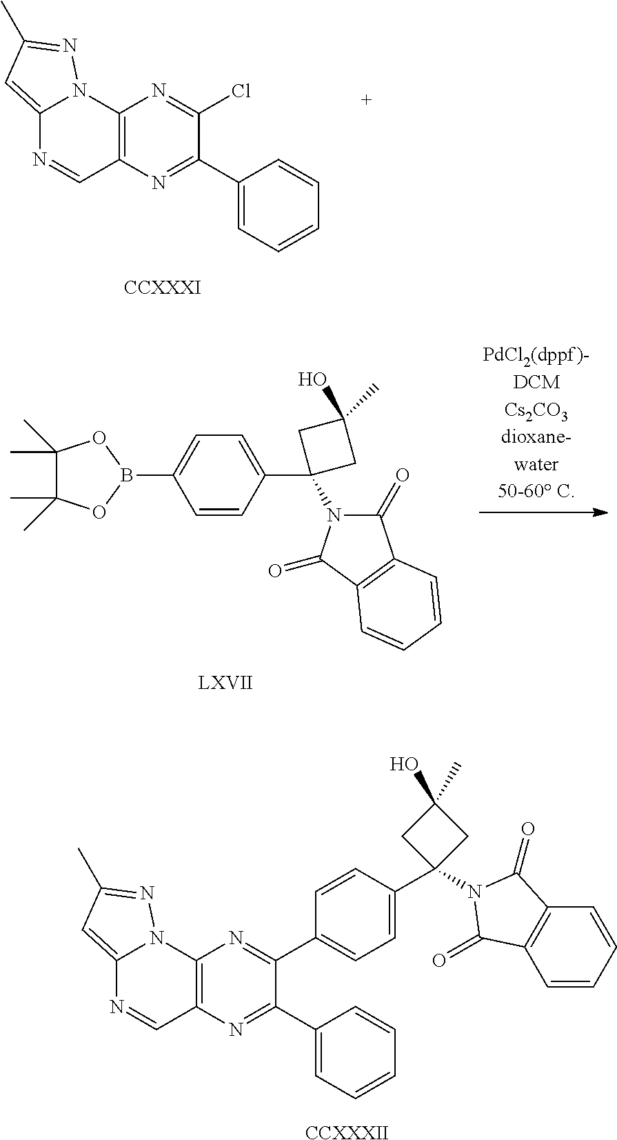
C12=CC(C)=NN1C1=C(C=N2)N=C(C2=CC=CC=C2)C(Cl)=N1.[CCXXXI].C1=CC(C2(N3C(=O)C4=C(C3=O)C=CC=C4)CC(C)(O)C2)=CC=C1B1OC(C)(C)C(C)(C)O1.C12=CC(C)=NN1C1=C(C=N2)N=C(C2=CC=CC=C2)C(C2=CC=C(C3(N4C(=O)C5=C(C=CC=C5)C4=O)CC(C)(O)C3)C=C2)=N1.[CCXXXII]
